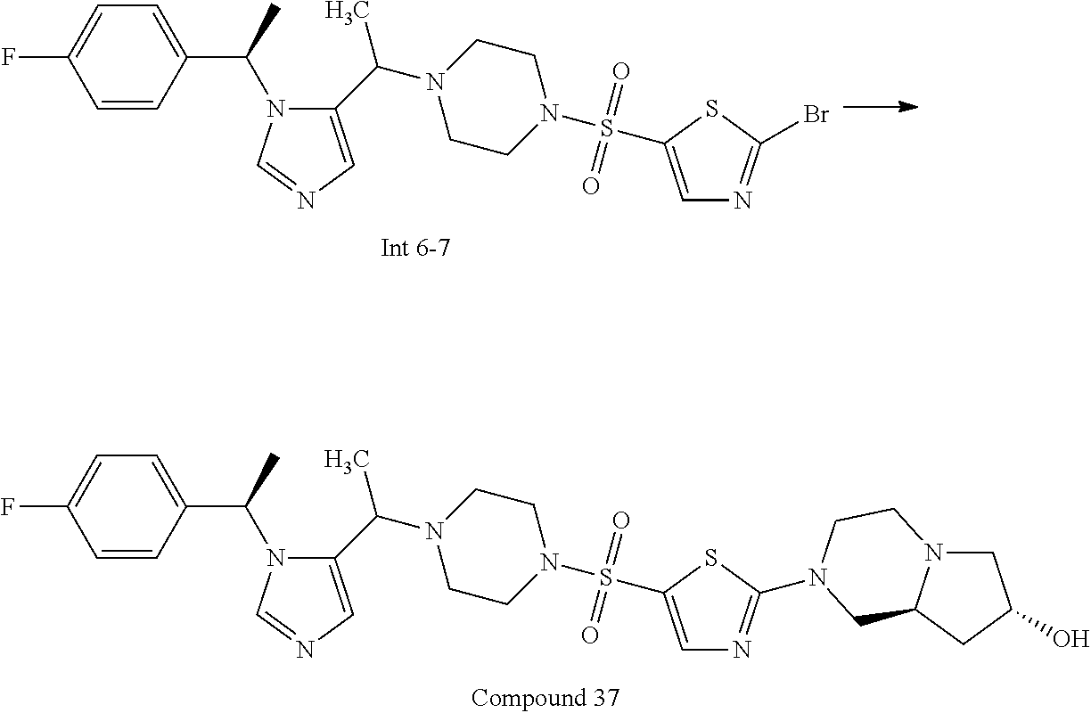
C1=CC(C(C)N2C(C(N3CCN(S(=O)(=O)C4=CN=C(Br)S4)CC3)C)=CN=C2)=CC=C1F.C1=CC(C(C)N2C(C(N3CCN(S(=O)(=O)C4=CN=C(N5CCN6CC(O)CC6C5)S4)CC3)C)=CN=C2)=CC=C1F
